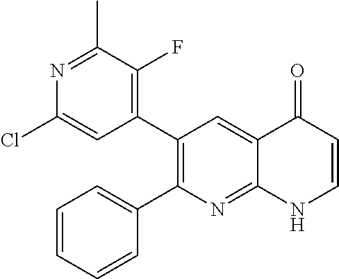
N1=C(C)C(F)=C(C2=C(C3=CC=CC=C3)N=C3C(=C2)C(=O)C=CN3)C=C1Cl
